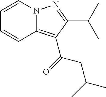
C1=CN2C(=C(C(CC(C)C)=O)C(C(C)C)=N2)C=C1
